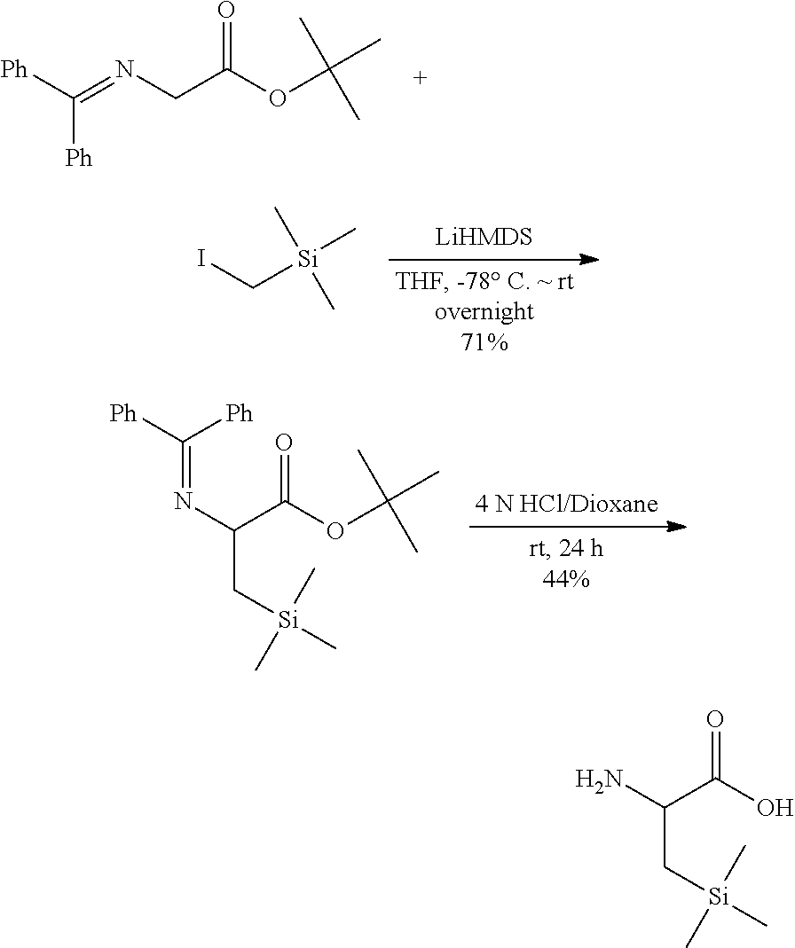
[Ph]C(=NCC(OC(C)(C)C)=O)[Ph].IC[Si](C)(C)C.[Ph]C(=NC(C(OC(C)(C)C)=O)C[Si](C)(C)C)[Ph].NC(C(O)=O)C[Si](C)(C)C
